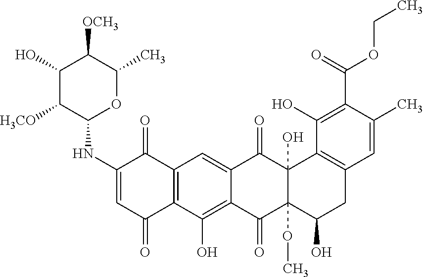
C1(NC2=CC(=O)C3=C(C2=O)C=C2C(=C3O)C(=O)C3(OC)C(O)(C2=O)C2=C(CC3O)C=C(C)C(C(=O)OCC)=C2O)OC(C)C([OCH3])C(O)C1[H3CO]
